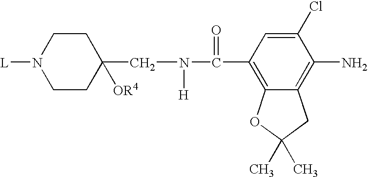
C12=C(C(N([H])CC3([OR4])CCN([L])CC3)=O)C=C(Cl)C(N)=C1CC(C)(C)O2
